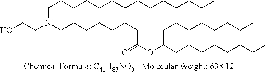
C(CCCCCCCCCCCCC)N(CCCCCCCC(=O)OC(CCCCCCCC)CCCCCCCC)CCO
